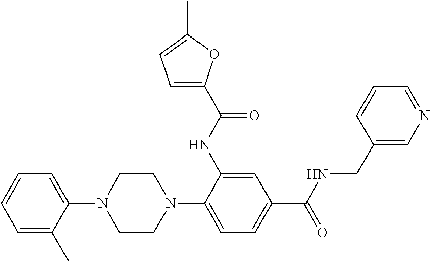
N1(C2=CC=C(C(NCC3=CN=CC=C3)=O)C=C2NC(=O)C2=CC=C(C)O2)CCN(C2=CC=CC=C2C)CC1
